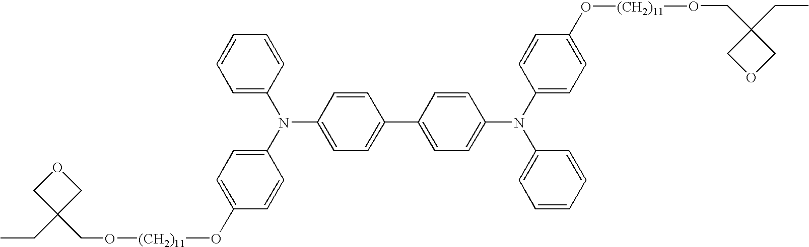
C1=C(N(C2=CC=CC=C2)C2=CC=C(O[(CH2)11]OCC3(CC)COC3)C=C2)C=CC(C2=CC=C(N(C3=CC=C(O[(CH2)11]OCC4(CC)COC4)C=C3)C3=CC=CC=C3)C=C2)=C1
